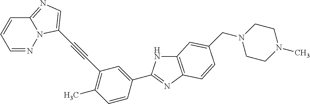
C12=C(N=C(C3=CC(C#CC4=CN=C5N4N=CC=C5)=C(C)C=C3)N1)C=CC(CN1CCN(C)CC1)=C2
